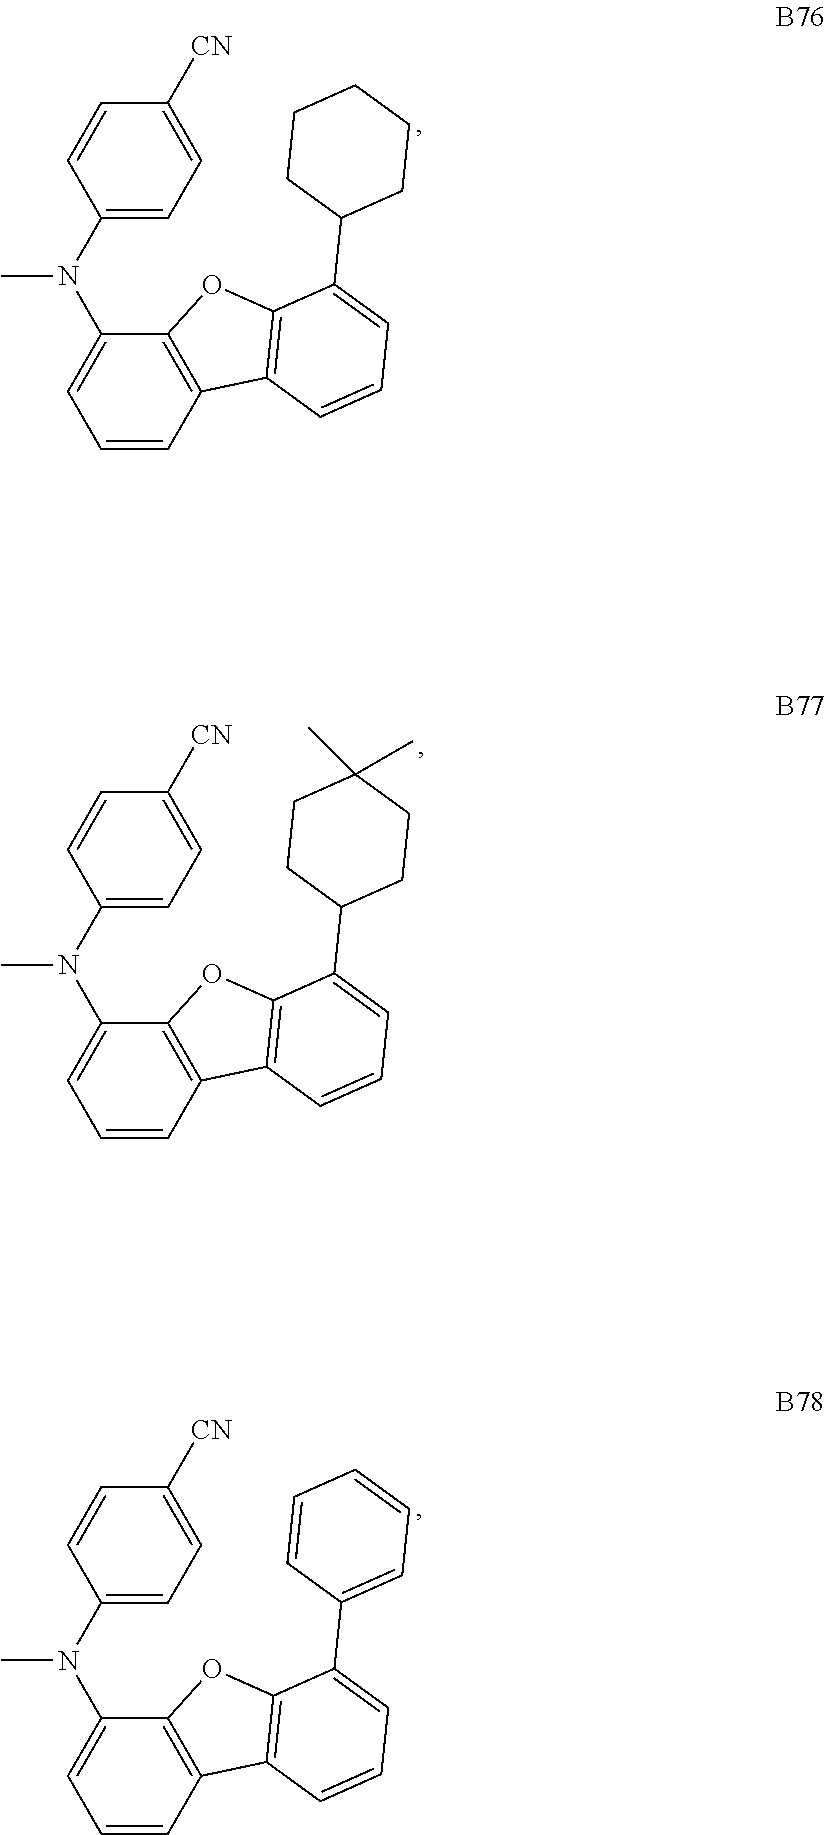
C1=CC2=C(C(N(C3=CC=C([CN])C=C3)C)=C1)OC1=C2C=CC=C1C1CCCCC1.C1=CC2=C(C(N(C3=CC=C([CN])C=C3)C)=C1)OC1=C2C=CC=C1C1CCC(C)(C)CC1.C1=CC2=C(C(N(C3=CC=C([CN])C=C3)C)=C1)OC1=C2C=CC=C1C1=CC=CC=C1
